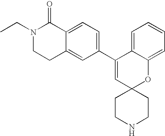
C1(C2=CC=C3C(=C2)CCN(CC)C3=O)=CC2(OC3=CC=CC=C13)CCNCC2
